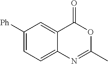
C12=CC=C([Ph])C=C1C(=O)OC(C)=N2
